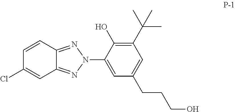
C1=CC2=NN(C3=CC(CCCO)=CC(C(C)(C)C)=C3O)N=C2C=C1Cl
